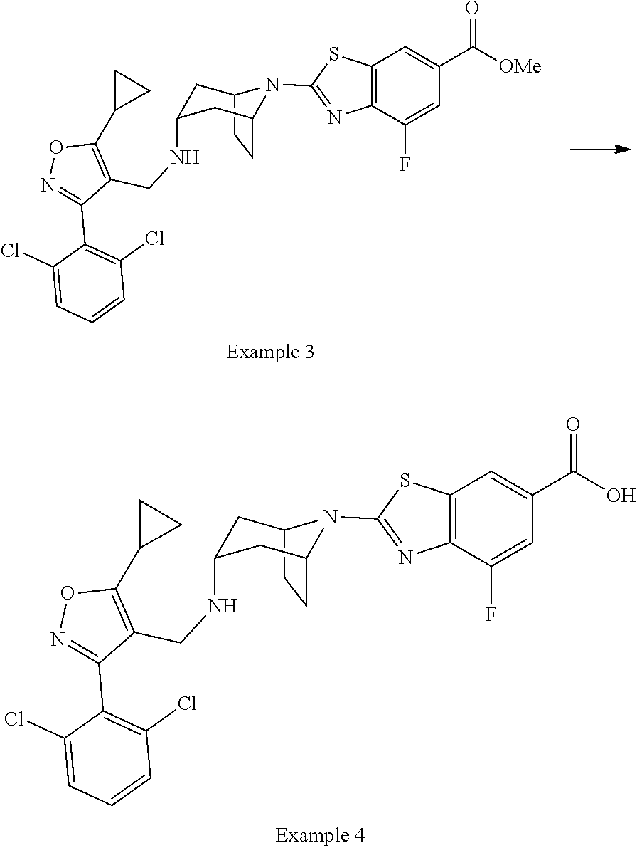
C12=C(C(F)=CC(C(=O)[OMe])=C1)N=C(N1C3CCC1CC(NCC1=C(C4CC4)ON=C1C1=C(Cl)C=CC=C1Cl)C3)S2.C12=C(C(F)=CC(C(=O)O)=C1)N=C(N1C3CCC1CC(NCC1=C(C4CC4)ON=C1C1=C(Cl)C=CC=C1Cl)C3)S2
